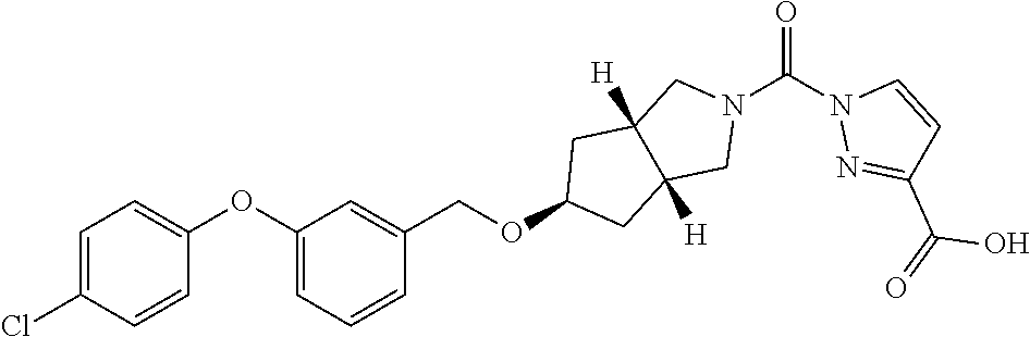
C1=C(Cl)C=CC(OC2=CC=CC(COC3CC4([H])C([H])(C3)CN(C(N3N=C(C(=O)O)C=C3)=O)C4)=C2)=C1
